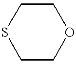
S1CCOCC1
